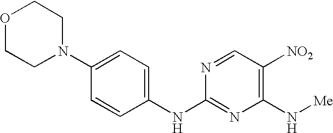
C1(NC2=CC=C(N3CCOCC3)C=C2)=NC(N[Me])=C([NO2])C=N1
